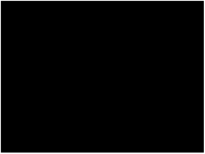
C1=C2N(C(C3=CC=CC=C3)=C1C(N1CCN(C3=CC=CC(CO)=C3)CC1)=O)CSC2
